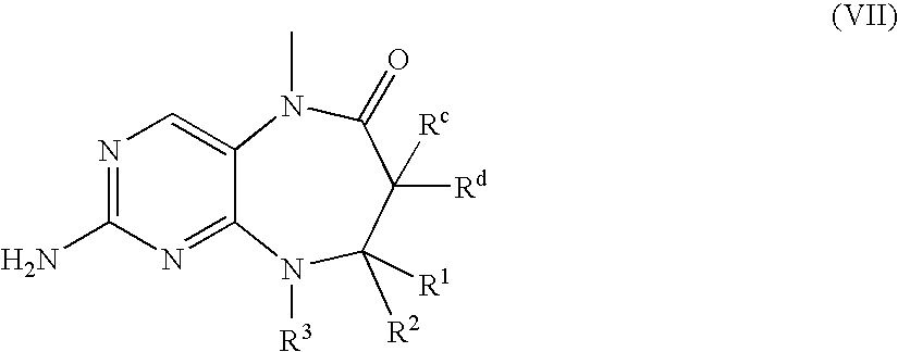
C12=NC(N)=NC=C1N(C)C(=O)C([Rc])([Rd])C([R2])([R1])N2[R3]
